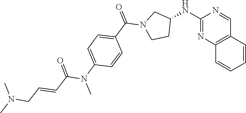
C(N1CCC(NC2=NC3=C(C=CC=C3)C=N2)C1)(=O)C1=CC=C(N(C(=O)C=CCN(C)C)C)C=C1
